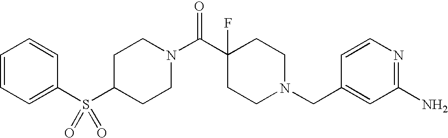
C1(S(C2=CC=CC=C2)(=O)=O)CCN(C(C2(F)CCN(CC3=CC(N)=NC=C3)CC2)=O)CC1
